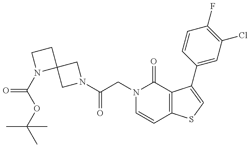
C(CN1C=CC2=C(C1=O)C(C1=CC(Cl)=C(F)C=C1)=CS2)(=O)N1CC2(C1)CCN2C(=O)OC(C)(C)C
